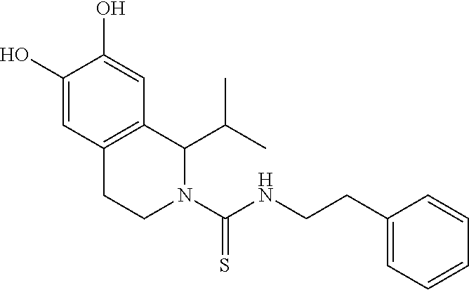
C1(CCNC(N2C(C(C)C)C3=C(CC2)C=C(O)C(O)=C3)=S)=CC=CC=C1
